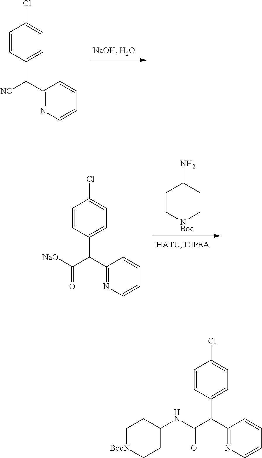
C1C[NBoc]CCC1N.C1=CC(C(C2=NC=CC=C2)C([NaO])=O)=CC=C1Cl.C1=CC(C(C2=NC=CC=C2)[NC])=CC=C1Cl.C1=CC(C(C2=NC=CC=C2)C(NC2CC[BocN]CC2)=O)=CC=C1Cl
